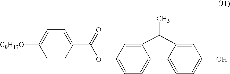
C1=CC(C(=O)OC2=CC=C3C(=C2)C(C)C2=CC(O)=CC=C32)=CC=C1[C8H17O]
